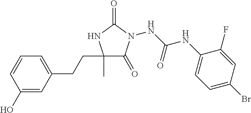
N(C(NC1=CC=C(Br)C=C1F)=O)N1C(=O)C(C)(CCC2=CC=CC(O)=C2)NC1=O
